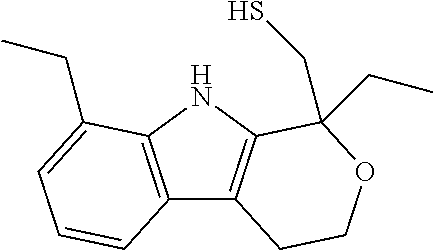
C12=C(NC3=C1CCOC3(CS)CC)C(CC)=CC=C2
